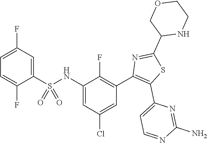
C1=C(F)C(S(NC2=CC(Cl)=CC(C3=C(C4=CC=NC(N)=N4)SC(C4NCCOC4)=N3)=C2F)(=O)=O)=CC(F)=C1
